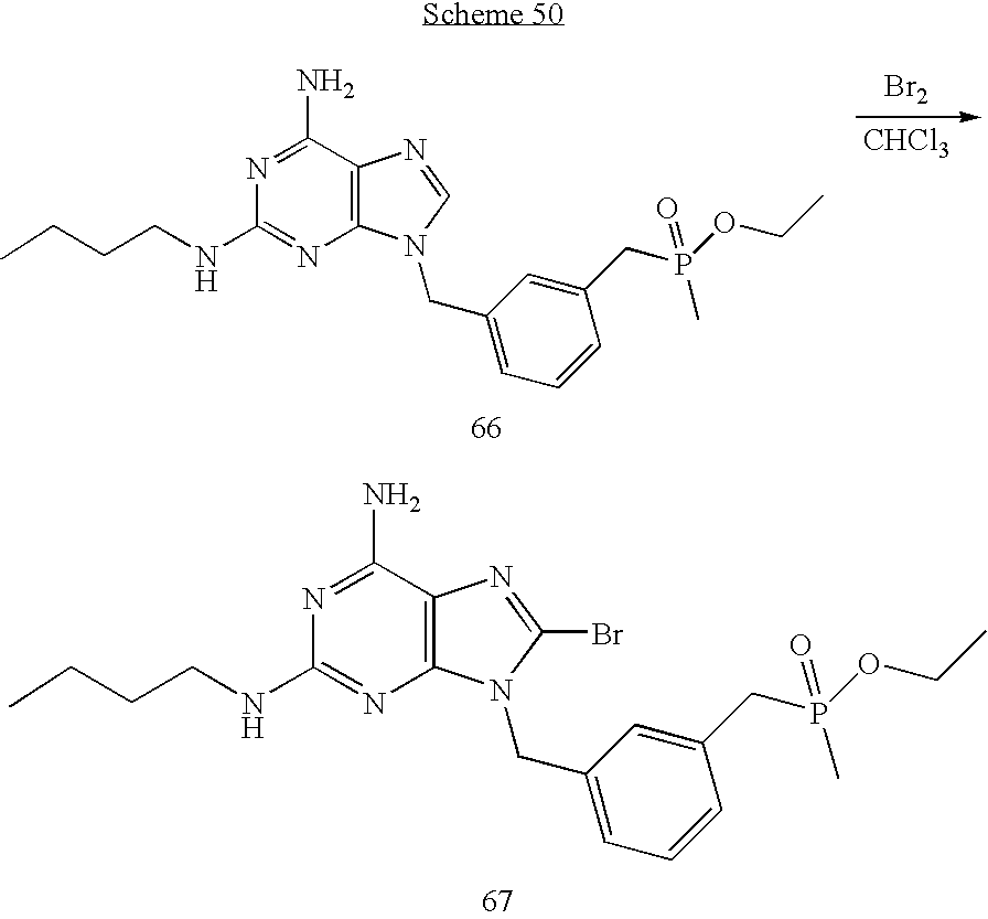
C12=C(C(N)=NC(NCCCC)=N1)N=CN2CC1=CC=CC(CP(OCC)(=O)C)=C1.[Br2].[CHCl3].C12=C(C(N)=NC(NCCCC)=N1)N=C(Br)N2CC1=CC=CC(CP(OCC)(=O)C)=C1
